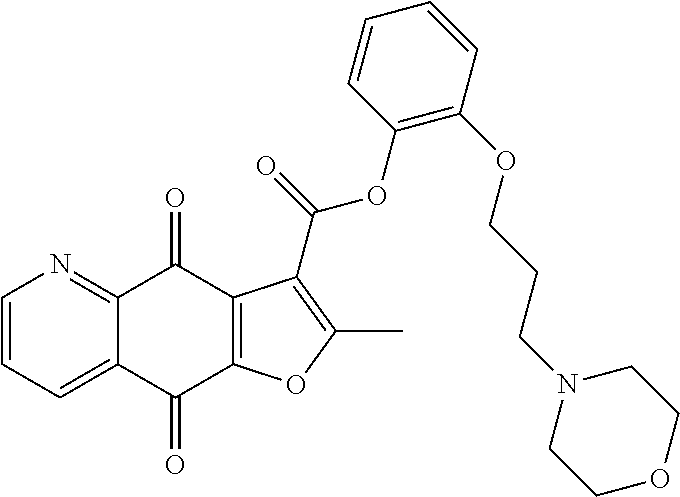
C1=CC=C2C(=N1)C(=O)C1=C(C2=O)OC(C)=C1C(=O)OC1=C(OCCCN2CCOCC2)C=CC=C1
